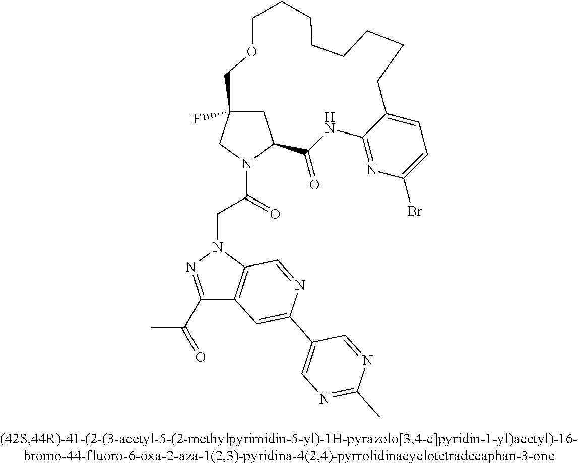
C1C2(F)CN(C(CN3N=C(C(C)=O)C4=C3C=NC(C3=CN=C(C)N=C3)=C4)=O)C1C(=O)NC1=NC(Br)=CC=C1CCCCCCCCOC2
